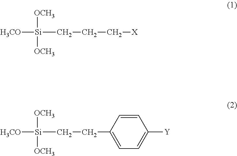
[H3CO][Si]([OCH3])([OCH3])CCC[X].[H3CO][Si]([OCH3])([OCH3])CCC1=CC=C([Y])C=C1
